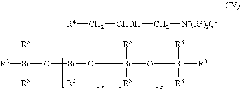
[R3][Si](O[Si](O[Si](O[Si]([R3])([R3])[R3])([R3])[R3])([R4]C[CHOH]C[N+(R3)3Q-])[R3])([R3])[R3]
